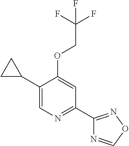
C1(C2CC2)=CN=C(C2=NOC=N2)C=C1OCC(F)(F)F
